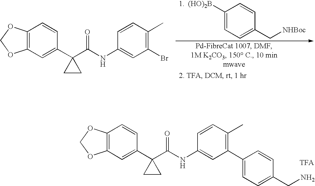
C12=C(C=C(C3(C(NC4=CC(Br)=C(C)C=C4)=O)CC3)C=C1)OCO2.C1([(HO)2B])=CC=C(C[NHBoc])C=C1.C12=C(C=C(C3(C(NC4=CC(C5=CC=C(CN)C=C5)=C(C)C=C4)=O)CC3)C=C1)OCO2
